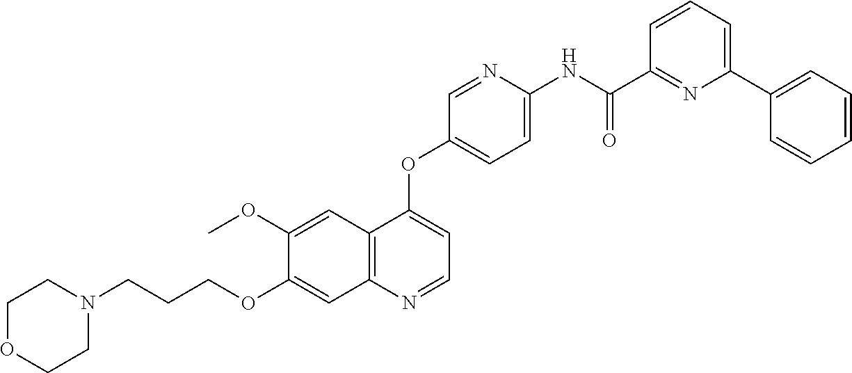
C1OCCN(CCCOC2=CC3=C(C(OC4=CC=C(NC(C5=NC(C6=CC=CC=C6)=CC=C5)=O)N=C4)=CC=N3)C=C2OC)C1
